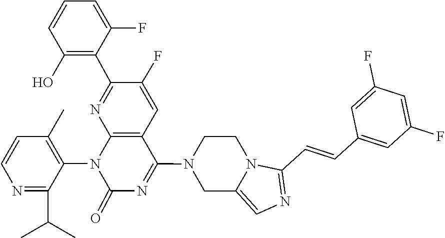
N12C(C=CC3=CC(F)=CC(F)=C3)=NC=C1CN(C1=NC(=O)N(C3=C(C)C=CN=C3C(C)C)C3=C1C=C(F)C(C1=C(O)C=CC=C1F)=N3)CC2
